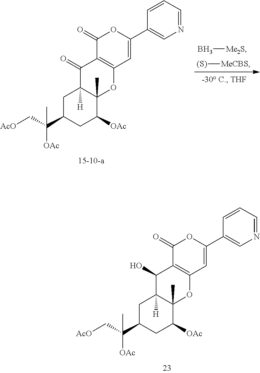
C1C(C(C[AcO])([OAc])C)CC([OAc])C2(C)C1([H])C(=O)C1=C(O2)C=C(C2=CN=CC=C2)OC1=O.[(S)][MeCBS].B[Me2S].C1C(C(C[AcO])([OAc])C)CC([OAc])C2(C)C1([H])C(O)C1=C(O2)C=C(C2=CN=CC=C2)OC1=O
